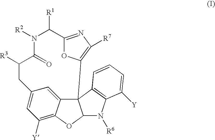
C1([Y])=C2C3=CC(=C1)CC([R3])C(=O)N([R2])C([R1])C1=NC([R7])=C(C34C(O2)N([R6])C2=C4C=CC=C2[Y])O1
